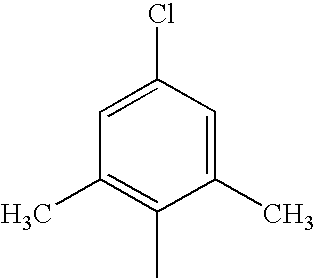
C1=C(Cl)C=C(C)C(C)=C1C
